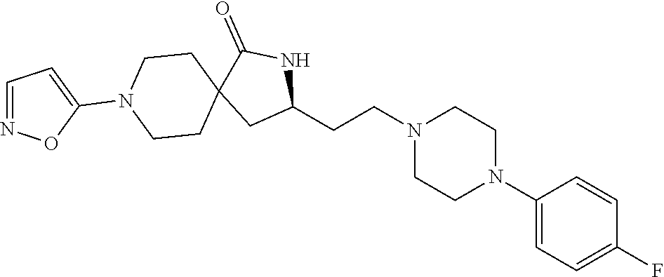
C1(N2CCN(CCC3NC(=O)C4(C3)CCN(C3=CC=NO3)CC4)CC2)=CC=C(F)C=C1
